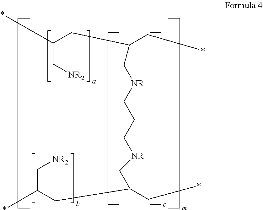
C(C[NR]CCC[NR]CC(C*)CC(*)C[NR2])(C*)CC(*)C[NR2]
